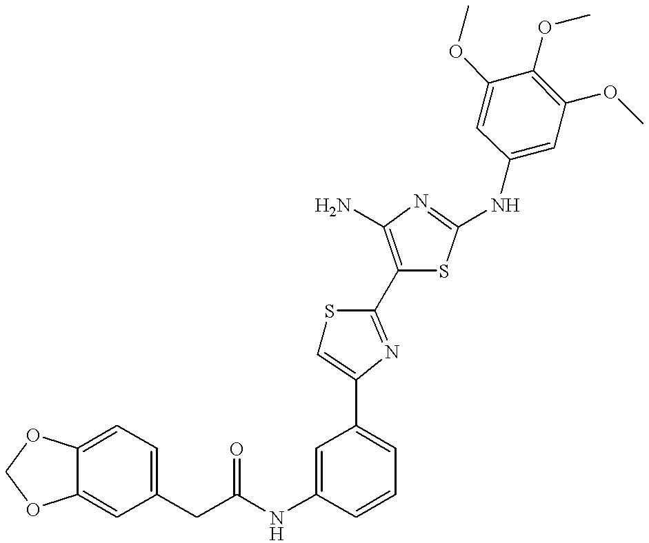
C(NC1=CC(C2=CSC(C3=C(N)N=C(NC4=CC(OC)=C(OC)C(OC)=C4)S3)=N2)=CC=C1)(=O)CC1=CC=C2C(=C1)OCO2
